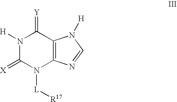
N1([H])C(=[X])N([L][R17])C2=C(C1=[Y])N([H])C=N2
